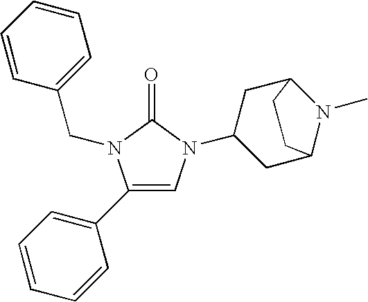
C1(C2=CC=CC=C2)=CN(C2CC3N(C)C(C2)CC3)C(=O)N1CC1=CC=CC=C1
